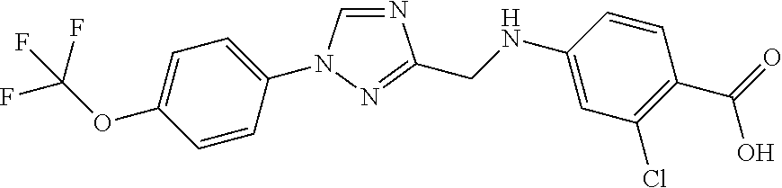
C1=C(OC(F)(F)F)C=CC(N2C=NC(CNC3=CC(Cl)=C(C(=O)O)C=C3)=N2)=C1
